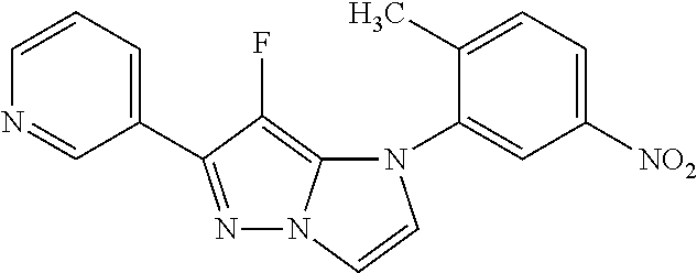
C1=CC=C(C2=NN3C(=C2F)N(C2=CC([NO2])=CC=C2C)C=C3)C=N1
